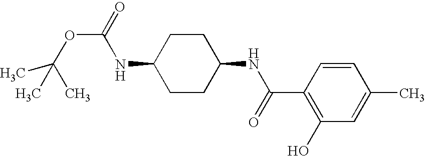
C1=CC(C(=O)NC2CCC(NC(=O)OC(C)(C)C)CC2)=C(O)C=C1C
